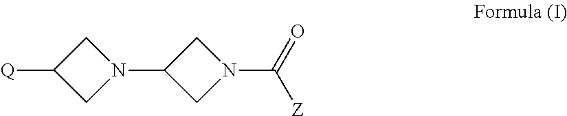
[Q]C1CN(C2CN(C(=O)[Z])C2)C1
